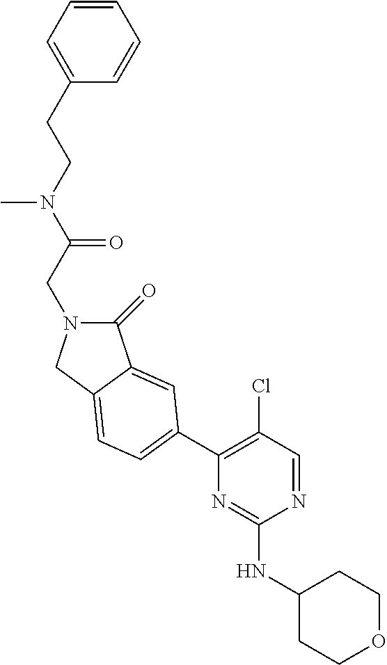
C(C(=O)N(C)CCC1=CC=CC=C1)N1C(=O)C2=CC(C3=C(Cl)C=NC(NC4CCOCC4)=N3)=CC=C2C1
